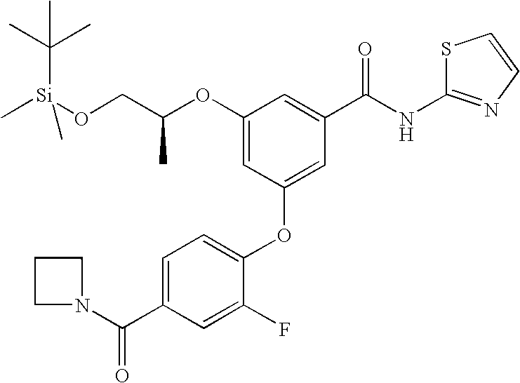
O(C1=CC(OC2=CC=C(C(N3CCC3)=O)C=C2F)=CC(C(NC2=NC=CS2)=O)=C1)C(CO[Si](C)(C)C(C)(C)C)C
